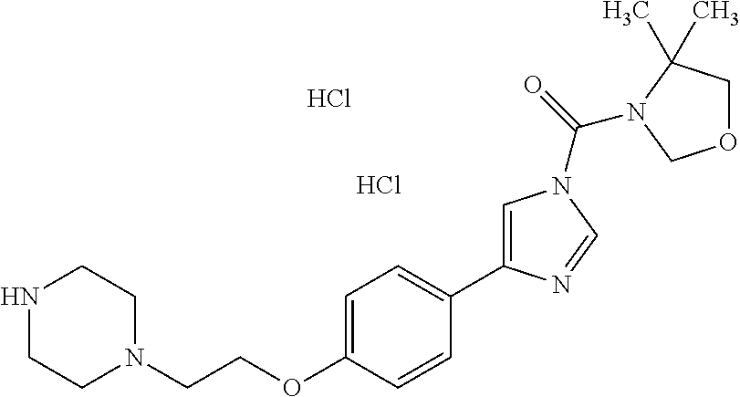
N1CCN(CCOC2=CC=C(C3=CN(C(=O)N4C(C)(C)COC4)C=N3)C=C2)CC1.Cl.Cl
